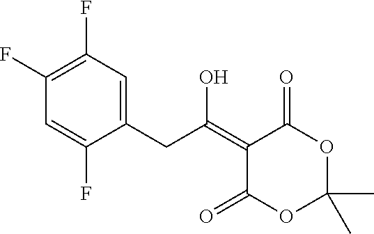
C1(F)=C(F)C=C(CC(=C2C(=O)OC(C)(C)OC2=O)O)C(F)=C1
